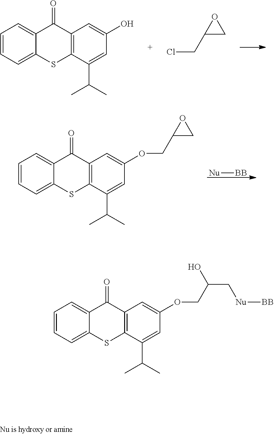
C12=C(C(C(C)C)=CC(O)=C1)SC1=CC=CC=C1C2=O.ClCC1CO1.[Nu][BB].C12=C(C(C(C)C)=CC(OCC3CO3)=C1)SC1=CC=CC=C1C2=O.C12=C(C(C(C)C)=CC(OCC(C[Nu][BB])O)=C1)SC1=CC=CC=C1C2=O
